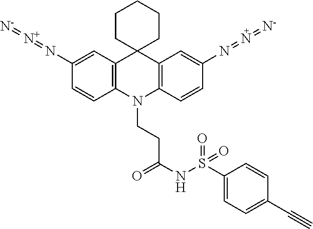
C1(N=[N+]=[N-])=CC2=C(C=C1)N(CCC(NS(C1=CC=C(C#C)C=C1)(=O)=O)=O)C1=C(C=C(N=N=[N-])C=C1)C21CCCCC1
